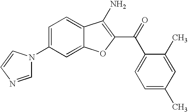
C1(N2C=NC=C2)=CC=C2C(=C1)OC(C(C1=CC=C(C)C=C1C)=O)=C2N
